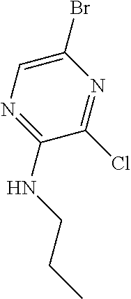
C1(Br)=CN=C(NCCC)C(Cl)=N1
